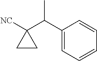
C1(C(C2([NC])CC2)C)=CC=CC=C1
